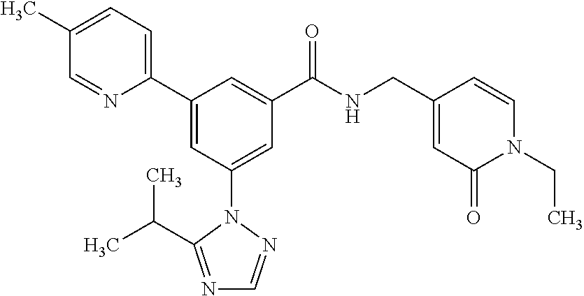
C1(C2=CC(N3N=CN=C3C(C)C)=CC(C(NCC3=CC(=O)N(CC)C=C3)=O)=C2)=CC=C(C)C=N1
